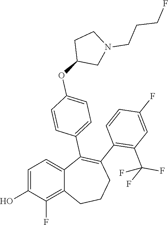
C1=C(O)C(F)=C2C(=C1)C(C1=CC=C(OC3CN(CCCF)CC3)C=C1)=C(C1=C(C(F)(F)F)C=C(F)C=C1)CCC2
